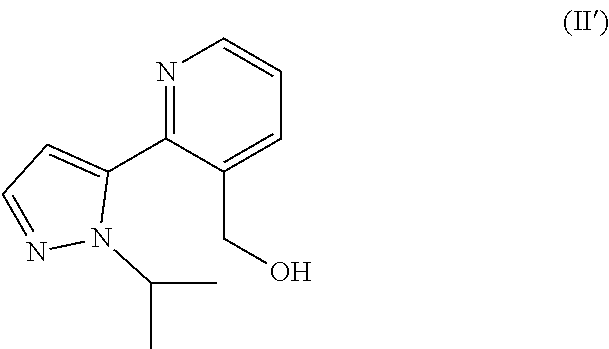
N1=C(C2=CC=NN2C(C)C)C(CO)=CC=C1
